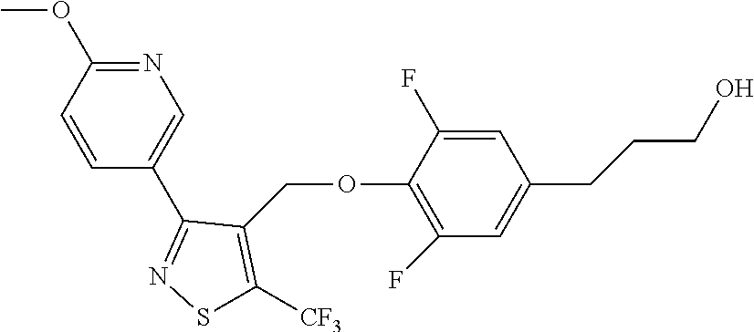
N1=C(OC)C=CC(C2=NSC([CF3])=C2COC2=C(F)C=C(CCCO)C=C2F)=C1
